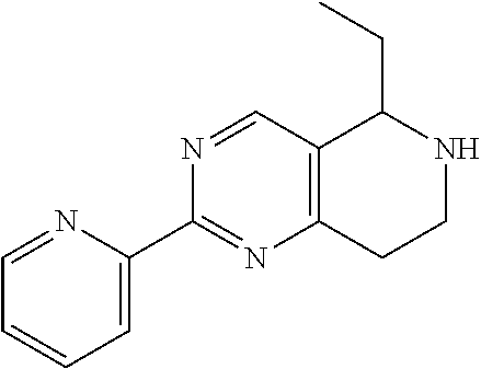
C1=NC(C2=NC3=C(C=N2)C(CC)NCC3)=CC=C1
